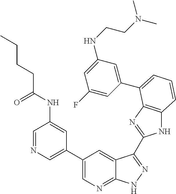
C1(C2=CN=C3C(=C2)C(C2=NC4=C(N2)C=CC=C4C2=CC(NCCN(C)C)=CC(F)=C2)=NN3)=CN=CC(NC(CCCC)=O)=C1
